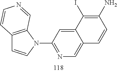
C12=C(N(C3=NC=C4C(=C3)C(I)=C(N)C=C4)C=C1)C=NC=C2
